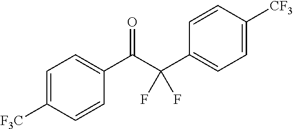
C1=C([F3C])C=CC(C(C(C2=CC=C([CF3])C=C2)(F)F)=O)=C1
